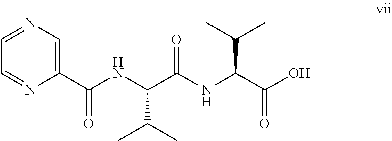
C1(C(NC(C(NC(C(O)=O)C(C)C)=O)C(C)C)=O)=CN=CC=N1
